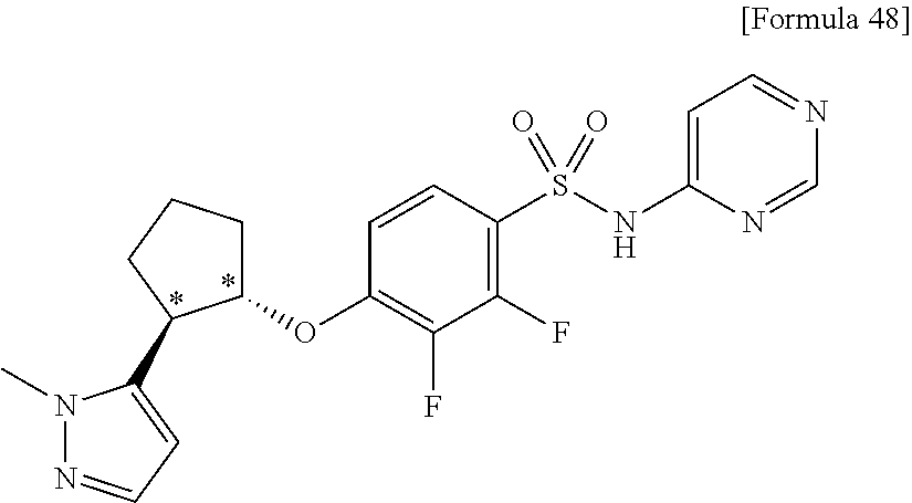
C1=CC(S(NC2=CC=NC=N2)(=O)=O)=C(F)C(F)=C1OC1CCCC1C1=CC=NN1C
